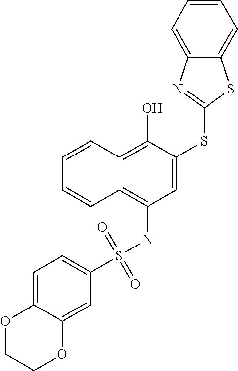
C1(S(NC2=C3C(=C(O)C(SC4=NC5=CC=CC=C5S4)=C2)C=CC=C3)(=O)=O)=CC=C2C(=C1)OCCO2
